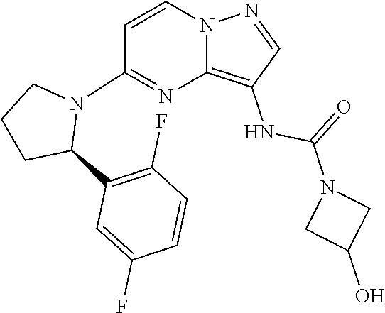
N1(C(NC2=C3N(N=C2)C=CC(N2C(C4=C(F)C=CC(F)=C4)CCC2)=N3)=O)CC(O)C1
